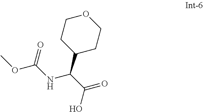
COC(NC(C(=O)O)C1CCOCC1)=O
